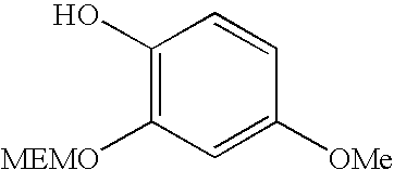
C1(O)=C([MEMO])C=C([OMe])C=C1
